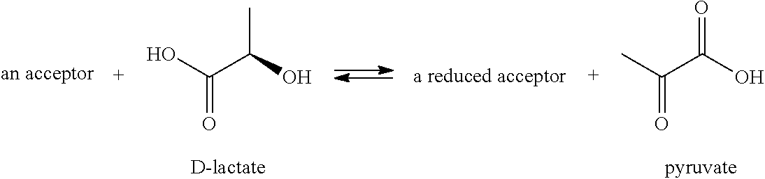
[a reduced acceptor].CC(C(O)=O)=O.OC(C(O)=O)C
